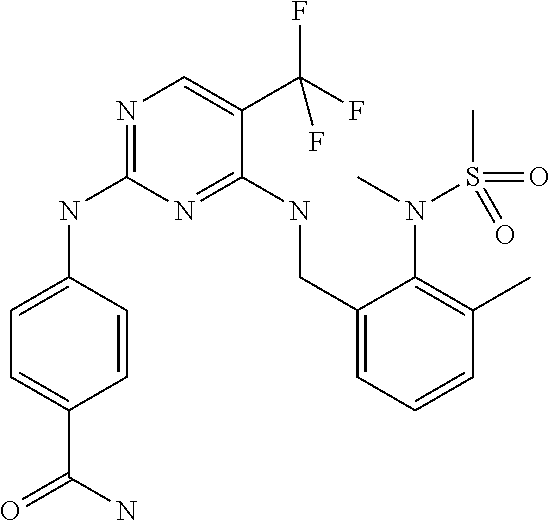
C1=C(NC2=NC=C(C(F)(F)F)C(NCC3=CC=CC(C)=C3N(S(C)(=O)=O)C)=N2)C=CC(C(=O)N)=C1
